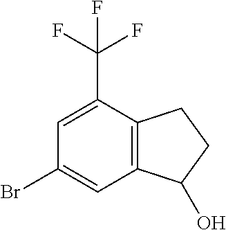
C1=C(C(F)(F)F)C2=C(C=C1Br)C(O)CC2
